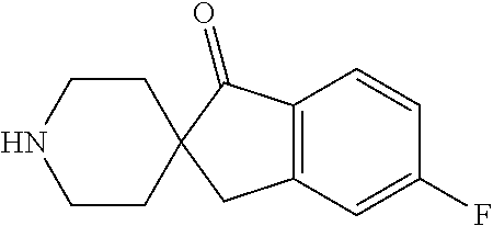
C1(F)=CC2=C(C=C1)C(=O)C1(C2)CCNCC1
